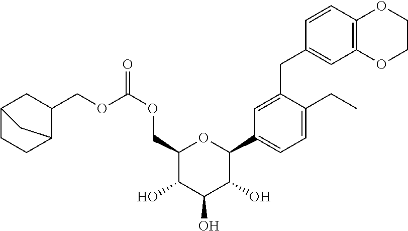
C1(COC(=O)OCC2CC3CCC2C3)C(O)C(O)C(O)C(C2=CC=C(CC)C(CC3=CC4=C(C=C3)OCCO4)=C2)O1
